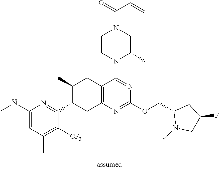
C1(NC)=CC(C)=C([CF3])C(C2CC3=C(CC2C)C(N2C(C)CN(C(=O)C=C)CC2)=NC(OCC2N(C)CC(F)C2)=N3)=N1
